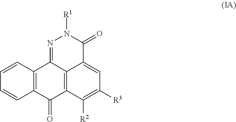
C1=CC2=C(C=C1)C(=O)C1=C3C2=NN([R1])C(=O)C3=CC([R3])=C1[R2]
